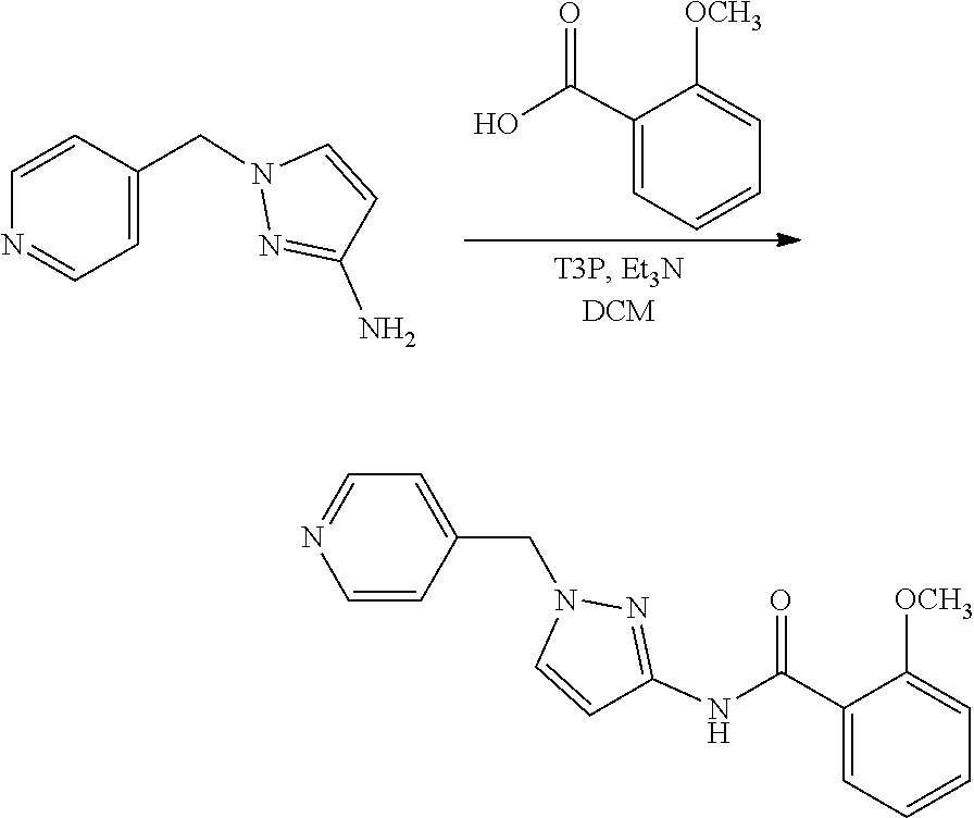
C1([OCH3])=CC=CC=C1C(O)=O.N1(CC2=CC=NC=C2)N=C(N)C=C1.N1(CC2=CC=NC=C2)N=C(NC(=O)C2=CC=CC=C2[OCH3])C=C1
